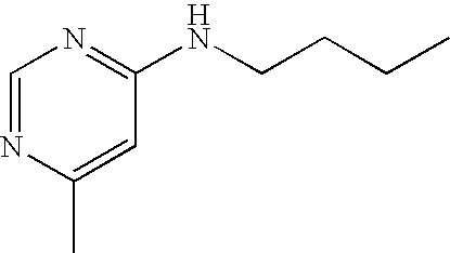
C1=NC(C)=CC(NCCCC)=N1
